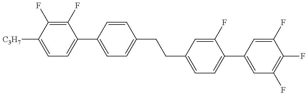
C1=C([C3H7])C(F)=C(F)C(C2=CC=C(CCC3=CC=C(C4=CC(F)=C(F)C(F)=C4)C(F)=C3)C=C2)=C1
